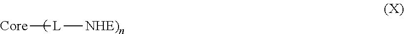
[Core][L][NHE)n]
